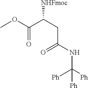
C(C(CC(=O)NC([Ph])([Ph])[Ph])[NHFmoc])(OC)=O
